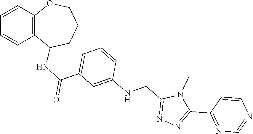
C1(C2=NC=NC=C2)=NN=C(CNC2=CC(C(NC3C4=C(C=CC=C4)OCCC3)=O)=CC=C2)N1C
